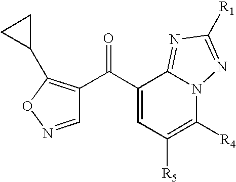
C1(C(C2=C(C3CC3)ON=C2)=O)=CC([R5])=C([R4])N2C1=NC([R1])=N2
